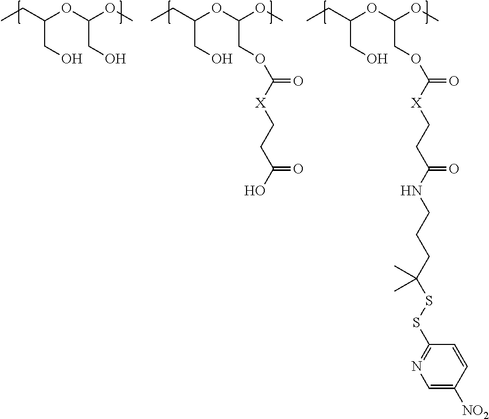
CCC(OC(OC)COC([X]CCC(O)=O)=O)CO.CCC(OC(OC)CO)CO.CCC(OC(OC)COC([X]CCC(NCCCC(SSC1=NC=C([NO2])C=C1)(C)C)=O)=O)CO
